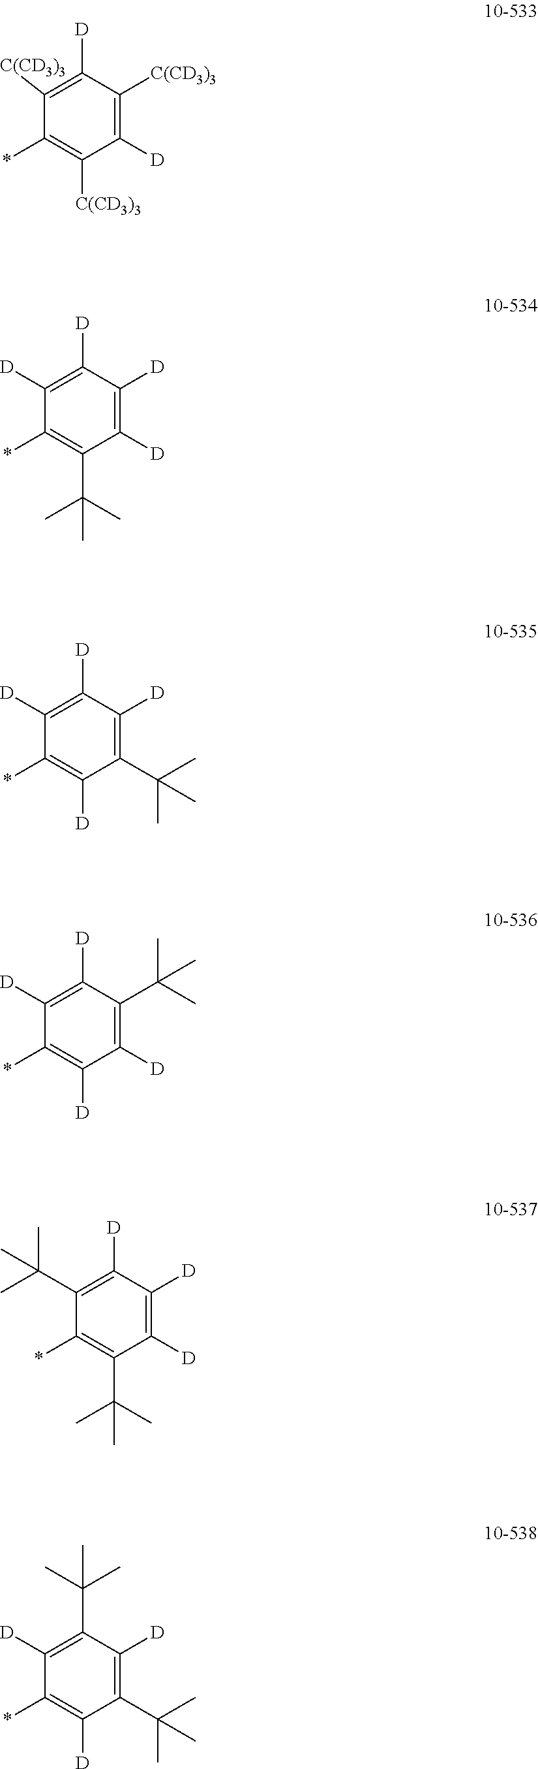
C1([D])=C([C(CD3)3])C([D])=C([C(CD3)3])C(*)=C1[C(CD3)3].C1([D])=C([D])C([D])=C([D])C(*)=C1C(C)(C)C.C1(C(C)(C)C)=C([D])C([D])=C([D])C(*)=C1[D].C1([D])=C(C(C)(C)C)C([D])=C([D])C(*)=C1[D].C1([D])=C([D])C([D])=C(C(C)(C)C)C(*)=C1C(C)(C)C.C1(C(C)(C)C)=C([D])C(C(C)(C)C)=C([D])C(*)=C1[D]
